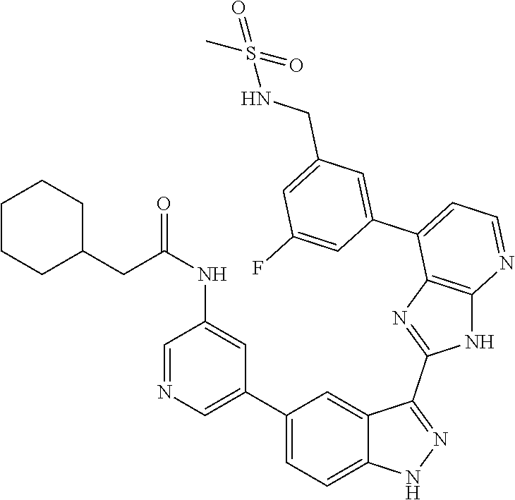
C1(C2=CC=C3C(=C2)C(C2=NC4=C(N2)N=CC=C4C2=CC(CNS(=O)(C)=O)=CC(F)=C2)=NN3)=CN=CC(NC(CC2CCCCC2)=O)=C1
